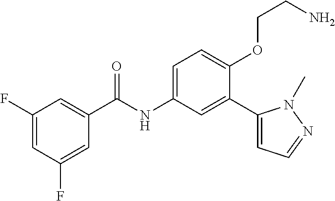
C1=C(F)C=C(C(=O)NC2=CC=C(OCCN)C(C3=CC=NN3C)=C2)C=C1F
